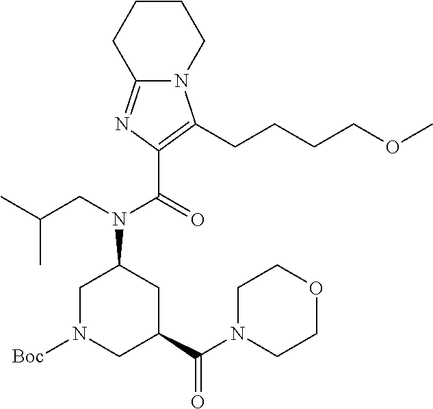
C1N([Boc])CC(C(=O)N2CCOCC2)CC1N(C(C1=C(CCCCOC)N2C(=N1)CCCC2)=O)CC(C)C
